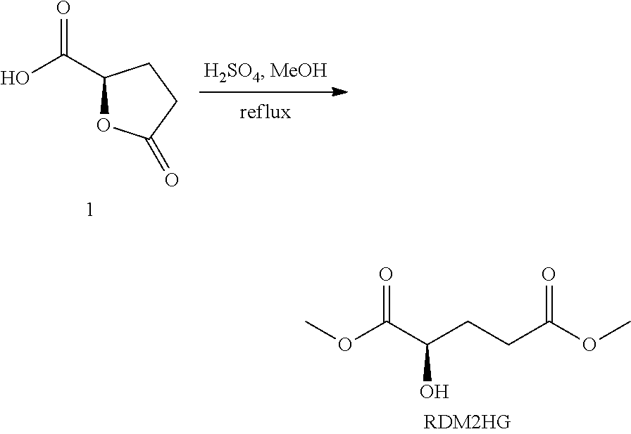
C1(C(O)=O)OC(=O)CC1.COC(C(CCC(OC)=O)O)=O
